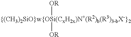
[{(CH3)2SiO}w{OSi(CxH2x)N+(R2)b(R3)3-bX-}2]([OR])[OR]
